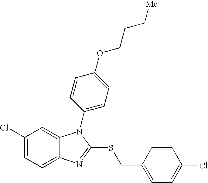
C1(Cl)=CC=C2C(=C1)N(C1=CC=C(OCCC[Me])C=C1)C(SCC1=CC=C(Cl)C=C1)=N2
